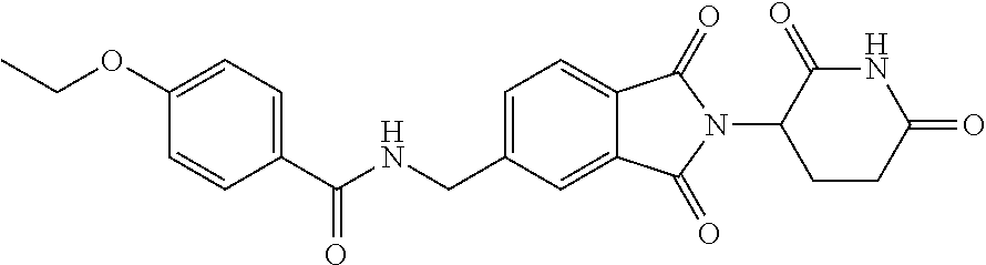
C(NCC1=CC=C2C(=C1)C(=O)N(C1CCC(=O)NC1=O)C2=O)(=O)C1=CC=C(OCC)C=C1
